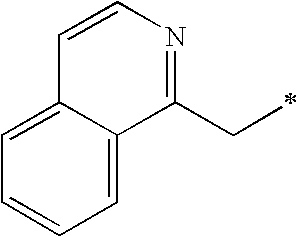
C1=CN=C(CC)C2=CC=CC=C12
